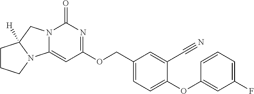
N12C(=CC(OCC3=CC=C(OC4=CC(F)=CC=C4)C(C#N)=C3)=NC1=O)N1C([H])(C2)CCC1
